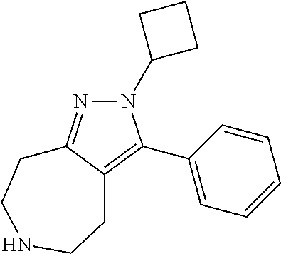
N1(C2CCC2)N=C2C(=C1C1=CC=CC=C1)CCNCC2
